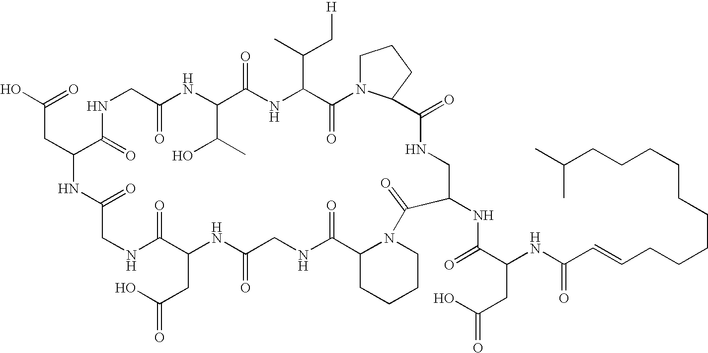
OC(=O)CC1C(=O)NCC(=O)NC(C(C)O)C(=O)NC(C(C[H])C)C(=O)N2CCCC2C(=O)NCC(NC(=O)C(CC(O)=O)NC(C=CCCCCCCCCCC(C)C)=O)C(=O)N2C(C(=O)NCC(=O)NC(CC(=O)O)C(=O)NCC(=O)N1)CCCC2
